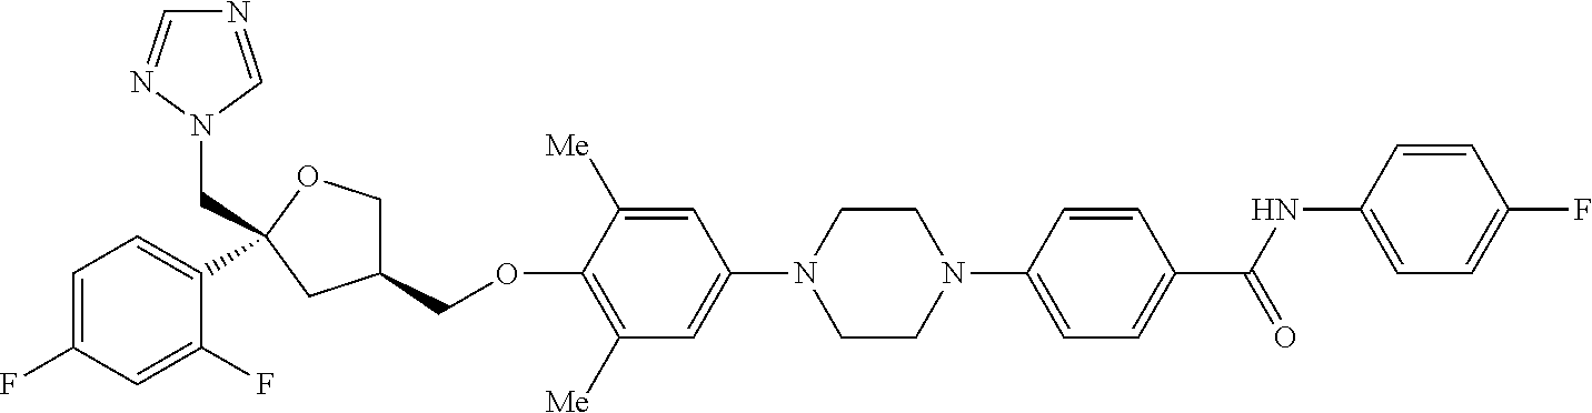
C1=C(F)C=C(F)C(C2(CN3C=NC=N3)OCC(COC3=C([Me])C=C(N4CCN(C5=CC=C(C(NC6=CC=C(F)C=C6)=O)C=C5)CC4)C=C3[Me])C2)=C1
